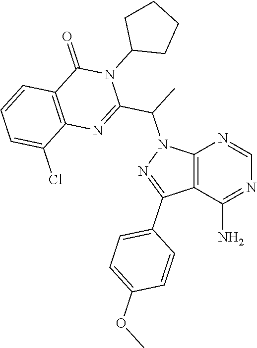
C12=C(C(N)=NC=N1)C(C1=CC=C(OC)C=C1)=NN2C(C1=NC2=C(C(=O)N1C1CCCC1)C=CC=C2Cl)C
